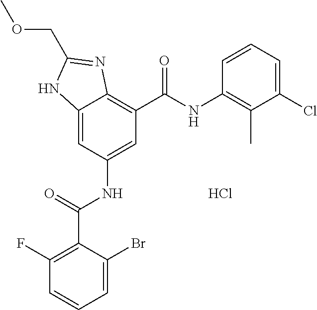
C12=CC(NC(C3=C(F)C=CC=C3Br)=O)=CC(C(NC3=C(C)C(Cl)=CC=C3)=O)=C1N=C(COC)N2.Cl
